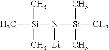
C[Si](N([Si](C)(C)C)[Li])(C)C
